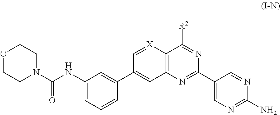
C12=C(C([R2])=NC(C3=CN=C(N)N=C3)=N1)[X]=CC(C1=CC(NC(N3CCOCC3)=O)=CC=C1)=C2
